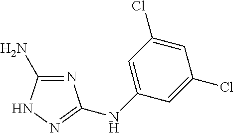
C1=C(NC2=NNC(N)=N2)C=C(Cl)C=C1Cl
